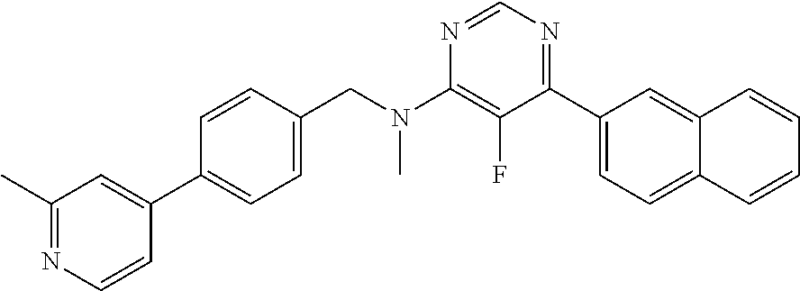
C1(C)=NC=CC(C2=CC=C(CN(C3=C(F)C(C4=CC=C5C(=C4)C=CC=C5)=NC=N3)C)C=C2)=C1
